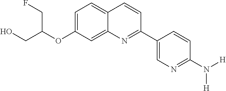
C1=C(OC(CO)CF)C=C2C(=C1)C=CC(C1=CN=C(N([H])[H])C=C1)=N2
